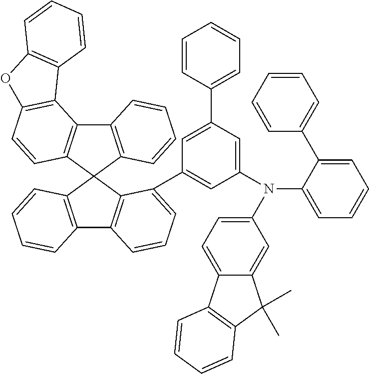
C12=C(C3(C4=C1C1=C(C=C4)OC4=C1C=CC=C4)C1=C(C4=C3C(C3=CC(N(C5=CC=C6C(=C5)C(C)(C)C5=C6C=CC=C5)C5=CC=CC=C5C5=CC=CC=C5)=CC(C5=CC=CC=C5)=C3)=CC=C4)C=CC=C1)C=CC=C2
